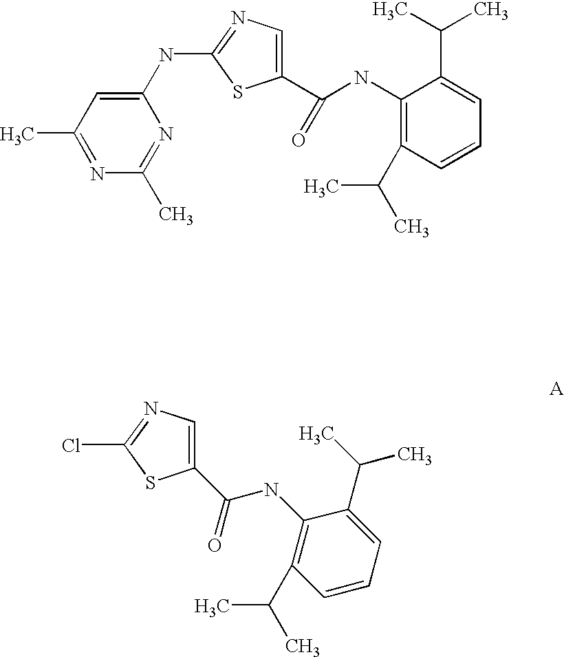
C1(NC2=NC=C(C(NC3=C(C(C)C)C=CC=C3C(C)C)=O)S2)=CC(C)=NC(C)=N1.ClC1=NC=C(C(NC2=C(C(C)C)C=CC=C2C(C)C)=O)S1
